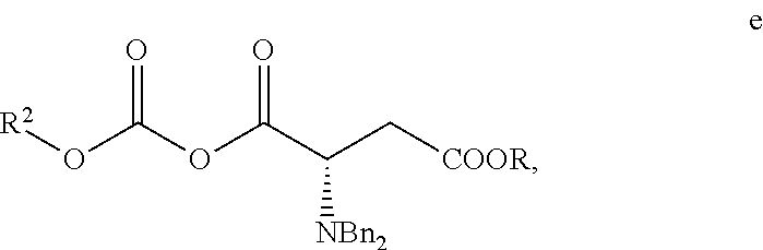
O(C(OC(C(C[COOR])[NBn2])=O)=O)[R2]
